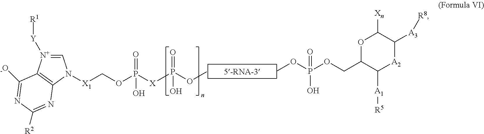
COP(OCC1OC([Xn])C([A3][R8])[A2]C1[A1][R5])(O)=O.C(OP([X]P(OC)(=O)O)(=O)O)[X1]N1C=[N+]([Y][R1])C2=C1N=C([R2])N=C2[-O]
